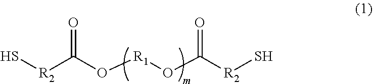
S[R2]C(O[R1]OC([R2]S)=O)=O
